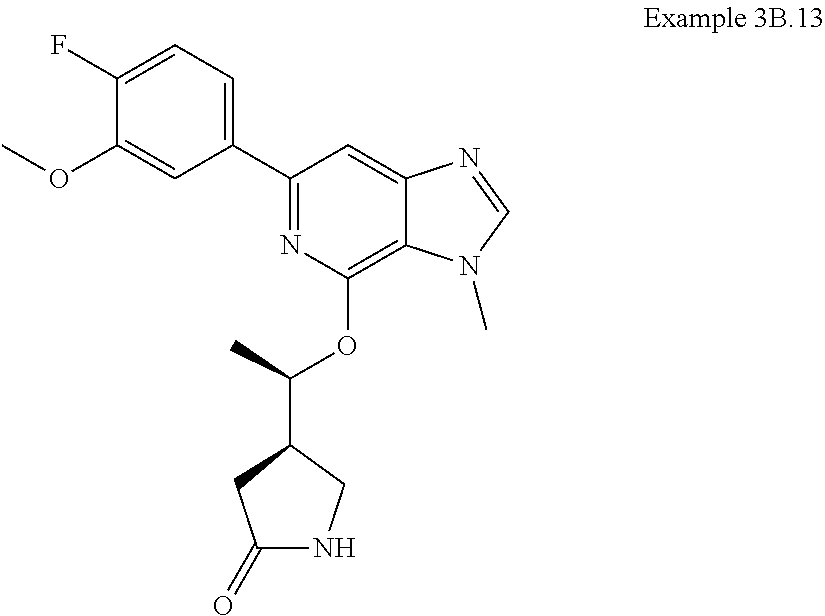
C1(=O)NCC(C(OC2=C3C(=CC(C4=CC=C(F)C(OC)=C4)=N2)N=CN3C)C)C1
